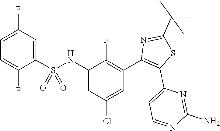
C1=C(F)C=C(S(NC2=CC(Cl)=CC(C3=C(C4=CC=NC(N)=N4)SC(C(C)(C)C)=N3)=C2F)(=O)=O)C(F)=C1
